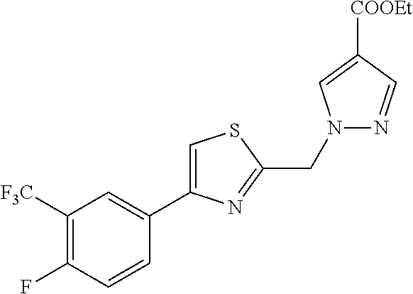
C1(F)=C([F3C])C=C(C2=CSC(CN3N=CC([COOEt])=C3)=N2)C=C1
